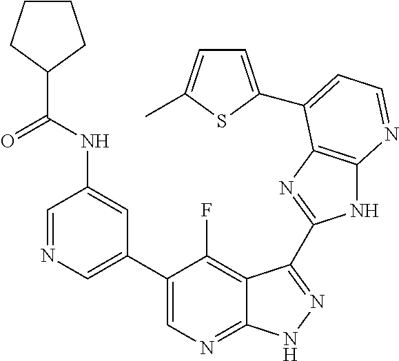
C1=NC=C(C2=CN=C3C(=C2F)C(C2=NC4=C(N2)N=CC=C4C2=CC=C(C)S2)=NN3)C=C1NC(C1CCCC1)=O
